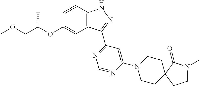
C12=C(C=CC(OC(COC)C)=C1)NN=C2C1=NC=NC(N2CCC3(CC2)C(=O)N(C)CC3)=C1
